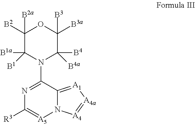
C1([B2a])([B2])C([B1a])([B1])N(C2=NC([R3])=[A5]N3C2=[A1][A4a]=[A4]3)C([B4])([B4a])C([B3a])([B3])O1
